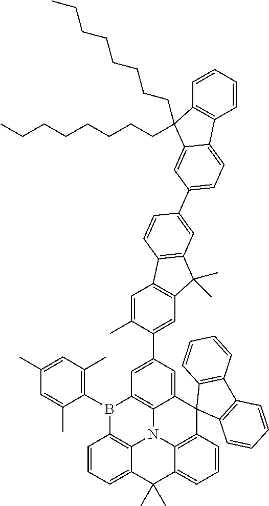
C1=CC=CC2=C1C(CCCCCCCC)(CCCCCCCC)C1=CC(C3=CC4=C(C=C3)C3=C(C4(C)C)C=C(C4=CC5=C6C(=C4)C4(C7=C8N6C6=C(B5C5=C(C)C=C(C)C=C5C)C=CC=C6C(C)(C)C8=CC=C7)C5=C(C6=C4C=CC=C6)C=CC=C5)C(C)=C3)=CC=C21
